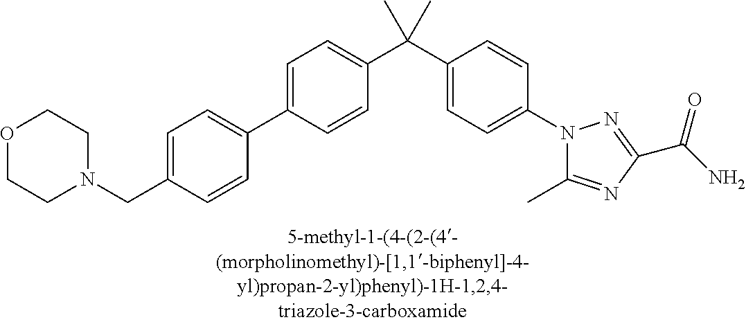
C1=C(C2=CC=C(CN3CCOCC3)C=C2)C=CC(C(C2=CC=C(N3C(C)=NC(C(=O)N)=N3)C=C2)(C)C)=C1
